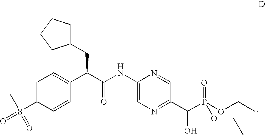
C1=C(S(=O)(C)=O)C=CC(C(C(NC2=CN=C(C(P(OCC)(=O)OCC)O)C=N2)=O)CC2CCCC2)=C1
